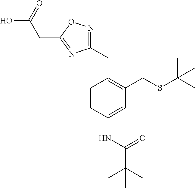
C1=CC(NC(C(C)(C)C)=O)=CC(CSC(C)(C)C)=C1CC1=NOC(CC(O)=O)=N1
